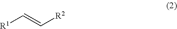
[R1]C=C[R2]
